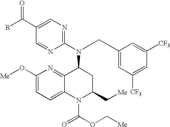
C(C1=CN=C(N(C2C3=NC(O[Me])=CC=C3N(C(OC[Me])=O)C(C[Me])C2)CC2=CC([CF3])=CC([CF3])=C2)N=C1)([R])=O
